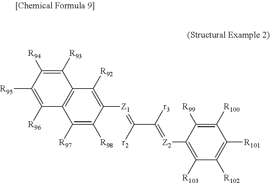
C1([R97])=C([R98])C([Z1]=C(C([r3])=[Z2]C2=C([R103])C([R102])=C([R101])C([R100])=C2[R99])[r2])=C([R92])C2=C1C([R96])=C([R95])C([R94])=C2[R93]
